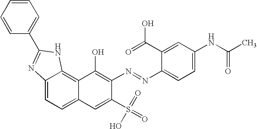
C12=CC=C3C(=C1NC(C1=CC=CC=C1)=N2)C(O)=C(N=NC1=CC=C(NC(C)=O)C=C1C(=O)O)C(S(=O)(=O)O)=C3
